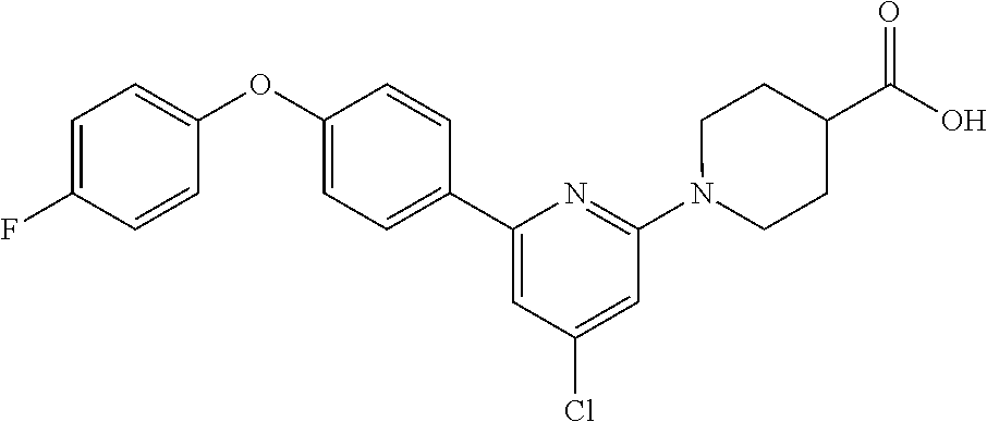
C1=C(F)C=CC(OC2=CC=C(C3=CC(Cl)=CC(N4CCC(C(O)=O)CC4)=N3)C=C2)=C1
